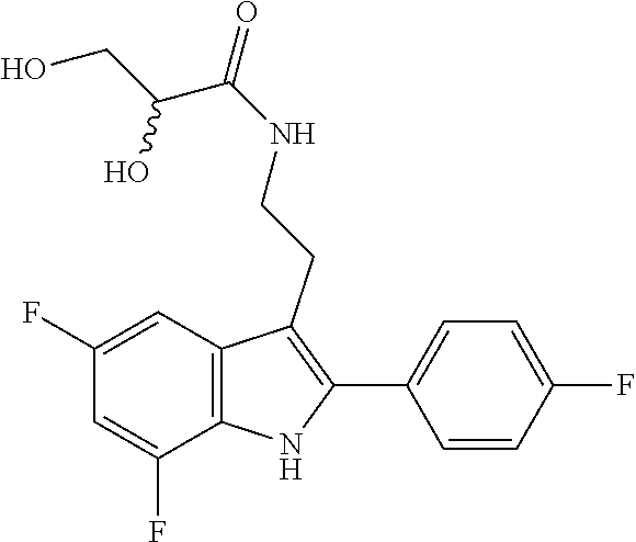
C1(CCNC(C(CO)O)=O)=C(C2=CC=C(F)C=C2)NC2=C1C=C(F)C=C2F
